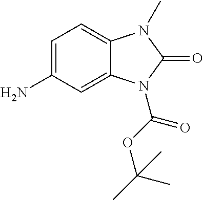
C1=C(N)C=C2C(=C1)N(C)C(=O)N2C(OC(C)(C)C)=O
